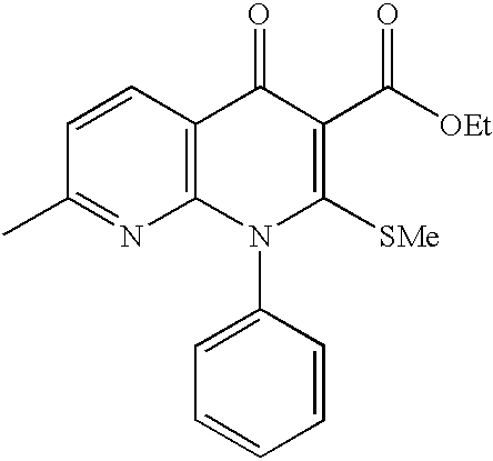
C1=CC2=C(N=C1C)N(C1=CC=CC=C1)C([SMe])=C(C([OEt])=O)C2=O
